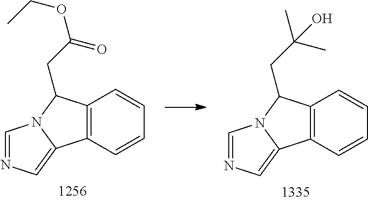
C12=C(C=CC=C1)C1=CN=CN1C2CC(OCC)=O.C12=C(C=CC=C1)C1=CN=CN1C2CC(C)(C)O
